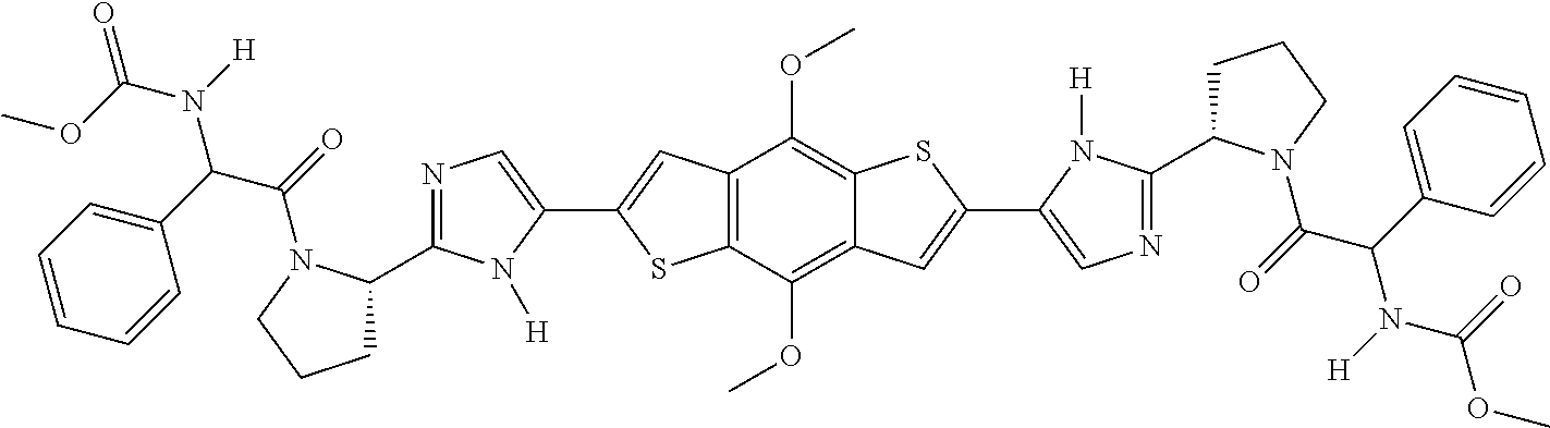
COC(N([H])C(C1=CC=CC=C1)C(=O)N1C(C2=NC=C(C3=CC4=C(S3)C(OC)=C3C(=C4OC)SC(C4=CN=C(C5CCCN5C(C(N(C(OC)=O)[H])C5=CC=CC=C5)=O)N4[H])=C3)N2[H])CCC1)=O
